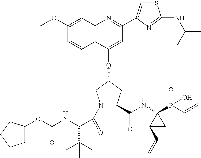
C12=C(C=C(OC)C=C1)N=C(C1=CSC(NC(C)C)=N1)C=C2OC1CC(C(NC2(P(=O)(O)C=C)C(C=C)C2)=O)N(C(=O)C(NC(=O)OC2CCCC2)C(C)(C)C)C1
